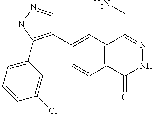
C1(C2=C(C3=CC=CC(Cl)=C3)N(C)N=C2)=CC2=C(C=C1)C(=O)NN=C2CN
